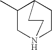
C1(C)CN2CCC1CC2
